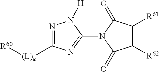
N1=C([(L)k][R60])N=C(N2C(=O)C([R61])C([R62])C2=O)N1[H]
